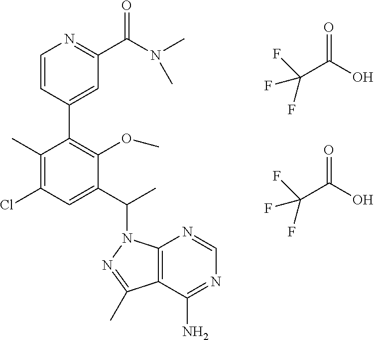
C1=CC(C2=C(OC)C(C(C)N3C4=C(C(N)=NC=N4)C(C)=N3)=CC(Cl)=C2C)=CC(C(N(C)C)=O)=N1.C(C(O)=O)(F)(F)F.C(C(O)=O)(F)(F)F
